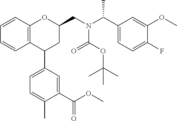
C12=C(C=CC=C1)OC(CN(C(C1=CC=C(F)C(OC)=C1)C)C(OC(C)(C)C)=O)CC2C1=CC=C(C)C(C(OC)=O)=C1
